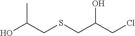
OC(CSCC(CCl)O)C
